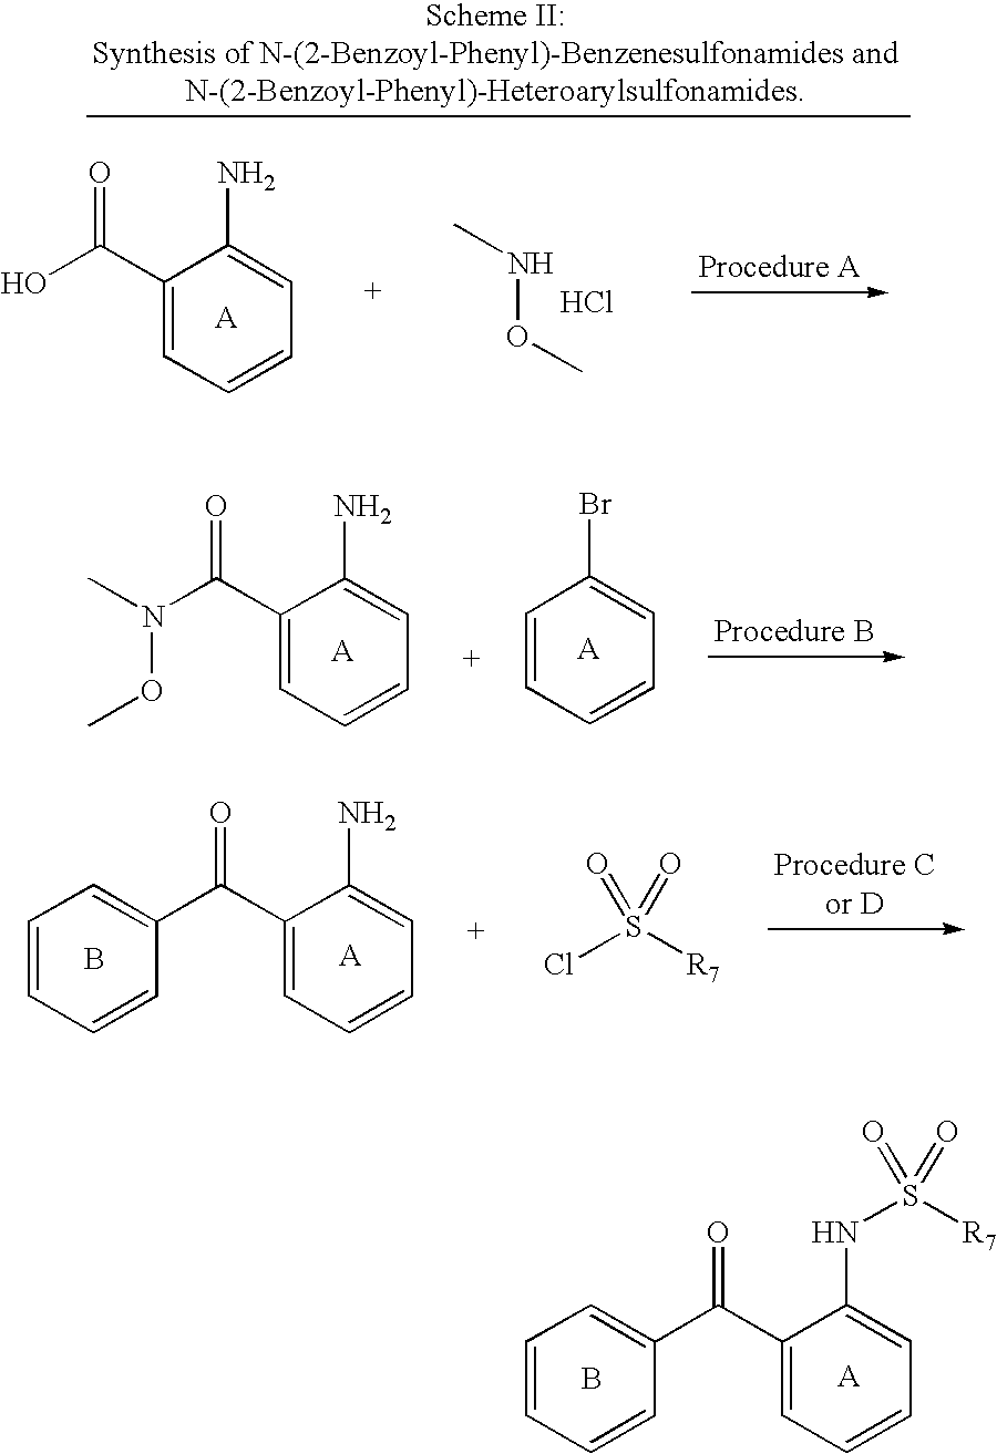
C1(C(N(C)OC)=O)=CC=CC=C1N.C1=CC=CC=C1Br.C1(C(C2=CC=CC=C2)=O)=CC=CC=C1N.B.ClS([R7])(=O)=O.C1(C(C2=CC=CC=C2)=O)=CC=CC=C1NS([R7])(=O)=O.B.C1(C(O)=O)=CC=CC=C1N.Cl.N(OC)C
